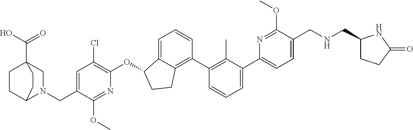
O(C1C2=CC=CC(C3=C(C)C(C4=CC=C(CNCC5CCC(=O)N5)C(OC)=N4)=CC=C3)=C2CC1)C1=C(Cl)C=C(CN2CC3(C(=O)O)CCC2CC3)C(OC)=N1
